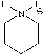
C1CCCCN1([H])[H]
